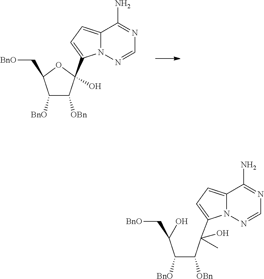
C1=NN2C(=CC=C2C2(O)C([OBn])C([BnO])C(C[BnO])O2)C(N)=N1.C1=NN2C(=CC=C2C(C(C(C(O)C[BnO])[BnO])[OBn])(C)O)C(N)=N1
